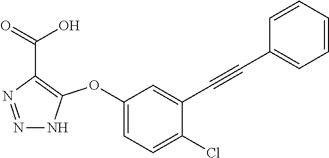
C1(OC2=C(C(=O)O)N=NN2)=CC=C(Cl)C(C#CC2=CC=CC=C2)=C1
